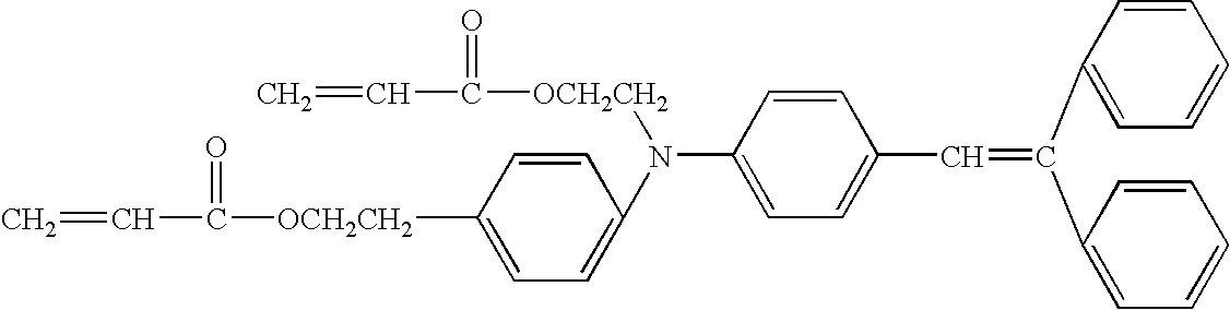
C=CC(=O)[OCH2CH2]N(C1=CC=C([OCH2CH2]C(=O)C=C)C=C1)C1=CC=C(C=C(C2=CC=CC=C2)C2=CC=CC=C2)C=C1
